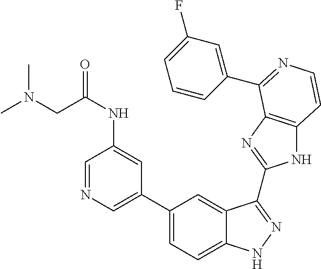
C1(C2=CC=C3C(=C2)C(C2=NC4=C(N2)C=CN=C4C2=CC(F)=CC=C2)=NN3)=CN=CC(NC(CN(C)C)=O)=C1
